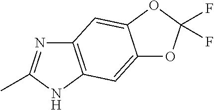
C12=C(NC(C)=N1)C=C1C(=C2)OC(F)(F)O1
